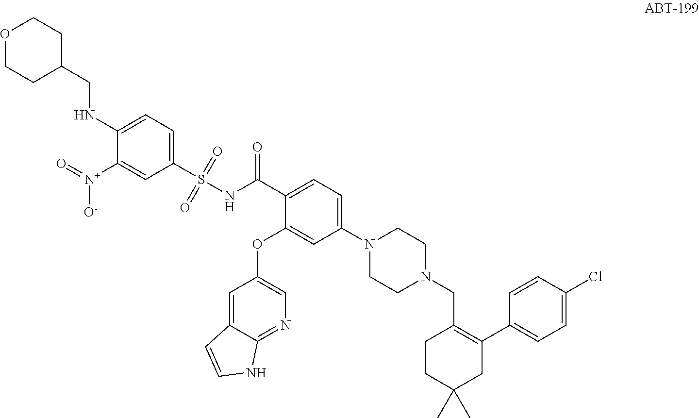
C(NC1=CC=C(S(NC(C2=CC=C(N3CCN(CC4=C(C5=CC=C(Cl)C=C5)CC(C)(C)CC4)CC3)C=C2OC2=CN=C3C(=C2)C=CN3)=O)(=O)=O)C=C1[N+](=O)[O-])C1CCOCC1
